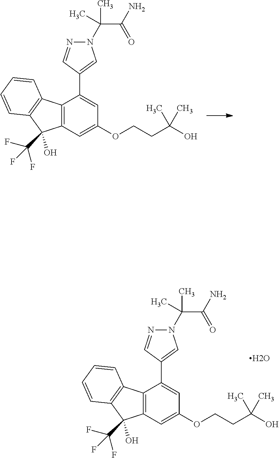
C12=C(C=C(OCCC(O)(C)C)C=C1C1=CN(C(C(=O)N)(C)C)N=C1)C(C(F)(F)F)(O)C1=C2C=CC=C1.C12=C(C=C(OCCC(O)(C)C)C=C1C1=CN(C(C(=O)N)(C)C)N=C1)C(C(F)(F)F)(O)C1=C2C=CC=C1
